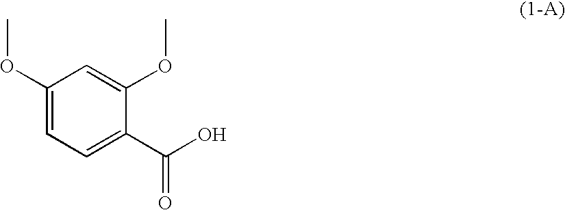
C1(OC)=CC=C(C(=O)O)C(OC)=C1
